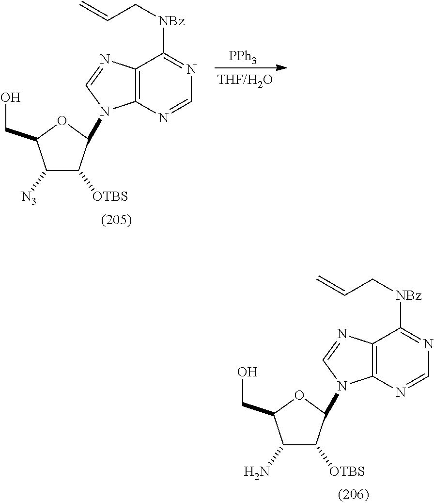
C1(N)C([OTBS])C(N2C3=C(N=C2)C([NBz]CC=C)=NC=N3)OC1CO.C1([N3])C([OTBS])C(N2C3=C(N=C2)C([NBz]CC=C)=NC=N3)OC1CO.[PPh3]
